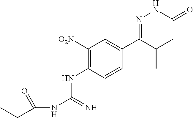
C1([O2N])=C(NC(NC(CC)=O)=N)C=CC(C2=NNC(=O)CC2C)=C1
